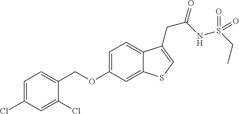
C(OC1=CC=C2C(=C1)SC=C2CC(=O)NS(CC)(=O)=O)C1=CC=C(Cl)C=C1Cl
